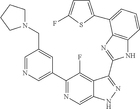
C1=NC=C(C2=NC=C3C(=C2F)C(C2=NC4=C(N2)C=CC=C4C2=CC=C(F)S2)=NN3)C=C1CN1CCCC1
